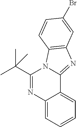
C1(C(C)(C)C)=NC2=CC=CC=C2C2=NC3=C(N12)C=CC(Br)=C3
